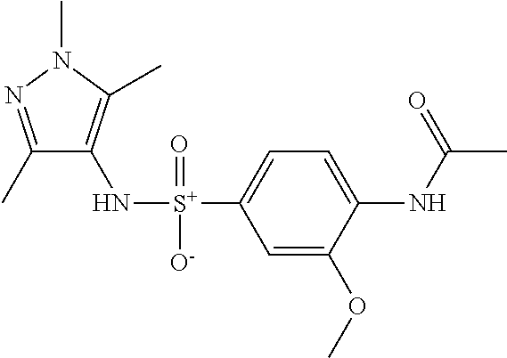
C1(C)=NN(C)C(C)=C1N[S+](C1=CC=C(NC(C)=O)C(OC)=C1)(=O)[O-]
